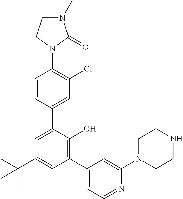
C1(N2C(=O)N(C)CC2)=C(Cl)C=C(C2=CC(C(C)(C)C)=CC(C3=CC=NC(N4CCNCC4)=C3)=C2O)C=C1
